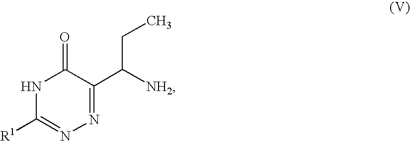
N1C([R1])=NN=C(C([NH2])CC)C1=O
